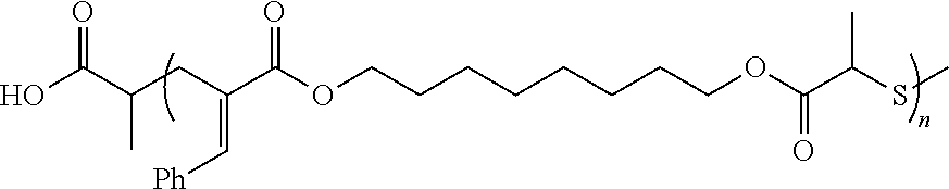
C(C)(CC(=C[Ph])C(OCCCCCCCCOC(C(C)SC)=O)=O)C(O)=O
